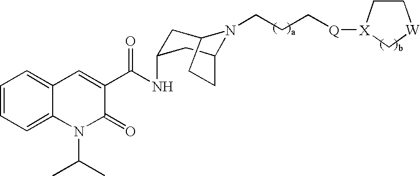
C1=CC=C2C(=C1)C=C(C(NC1CC3N(CCC[Q][X]4C[W]CC4)C(C1)CC3)=O)C(=O)N2C(C)C
